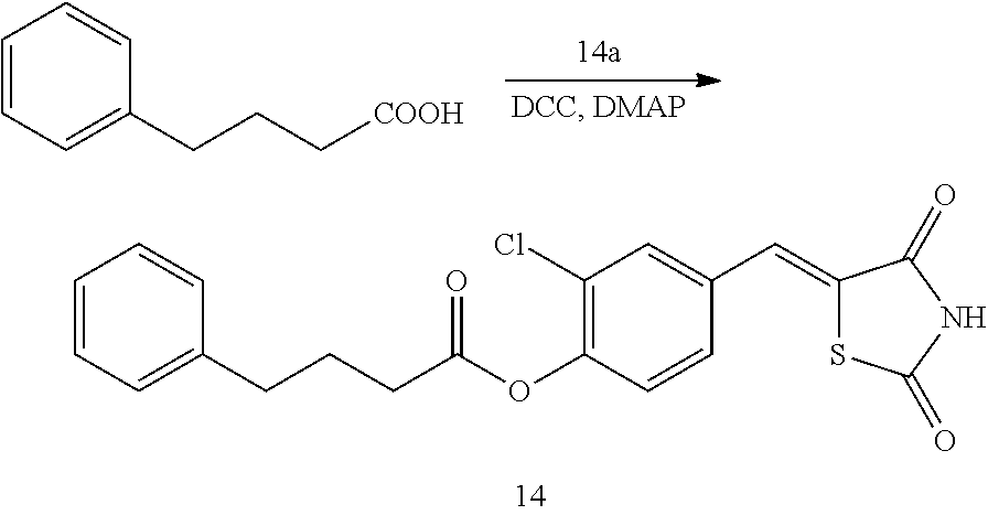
C1(CCCC(OC2=C(Cl)C=C(C=C3SC(=O)NC3=O)C=C2)=O)=CC=CC=C1.C1=CC=C(CCC[COOH])C=C1
